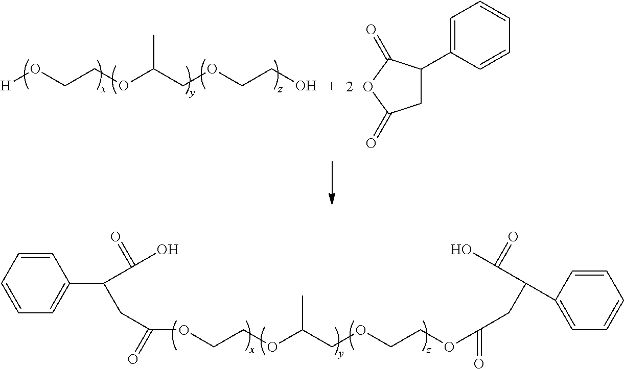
C1C(C2=CC=CC=C2)C(=O)OC1=O.C(OCCO[H])(COCCO)C.C(OCCOC(=O)CC(C1=CC=CC=C1)C(O)=O)(COCCOC(CC(C(O)=O)C1=CC=CC=C1)=O)C
